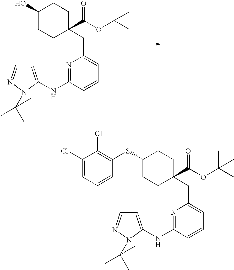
C(C1=CC=CC(NC2=CC=NN2C(C)(C)C)=N1)C1(C(OC(C)(C)C)=O)CCC(O)CC1.C(C1=CC=CC(NC2=CC=NN2C(C)(C)C)=N1)C1(C(OC(C)(C)C)=O)CCC(SC2=C(Cl)C(Cl)=CC=C2)CC1
